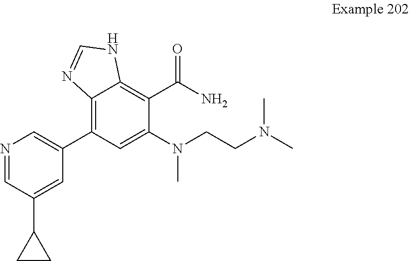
C1=C(C2CC2)C=NC=C1C1=C2C(=C(C(N)=O)C(N(CCN(C)C)C)=C1)NC=N2
